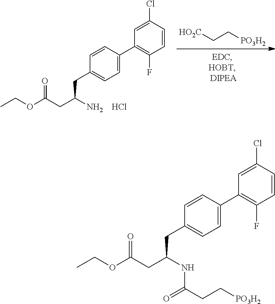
O(C(CC(NC(=O)CC[PO3H2])CC1=CC=C(C2=C(F)C=CC(Cl)=C2)C=C1)=O)CC.[HO2C]CC[PO3H2].Cl.O(C(CC(N)CC1=CC=C(C2=C(F)C=CC(Cl)=C2)C=C1)=O)CC
